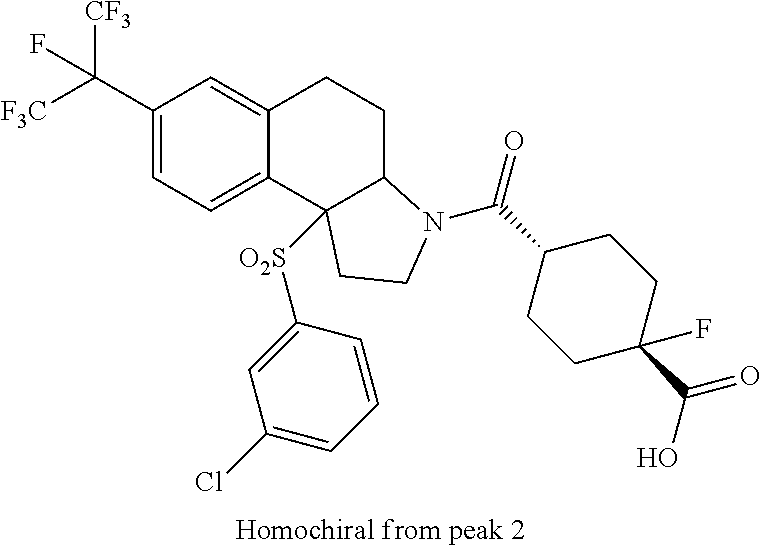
[F3C]C(C1=CC=C2C(=C1)CCC1C2([O2S]C2=CC(Cl)=CC=C2)CCN1C(C1CCC(C(=O)O)(F)CC1)=O)([CF3])F
